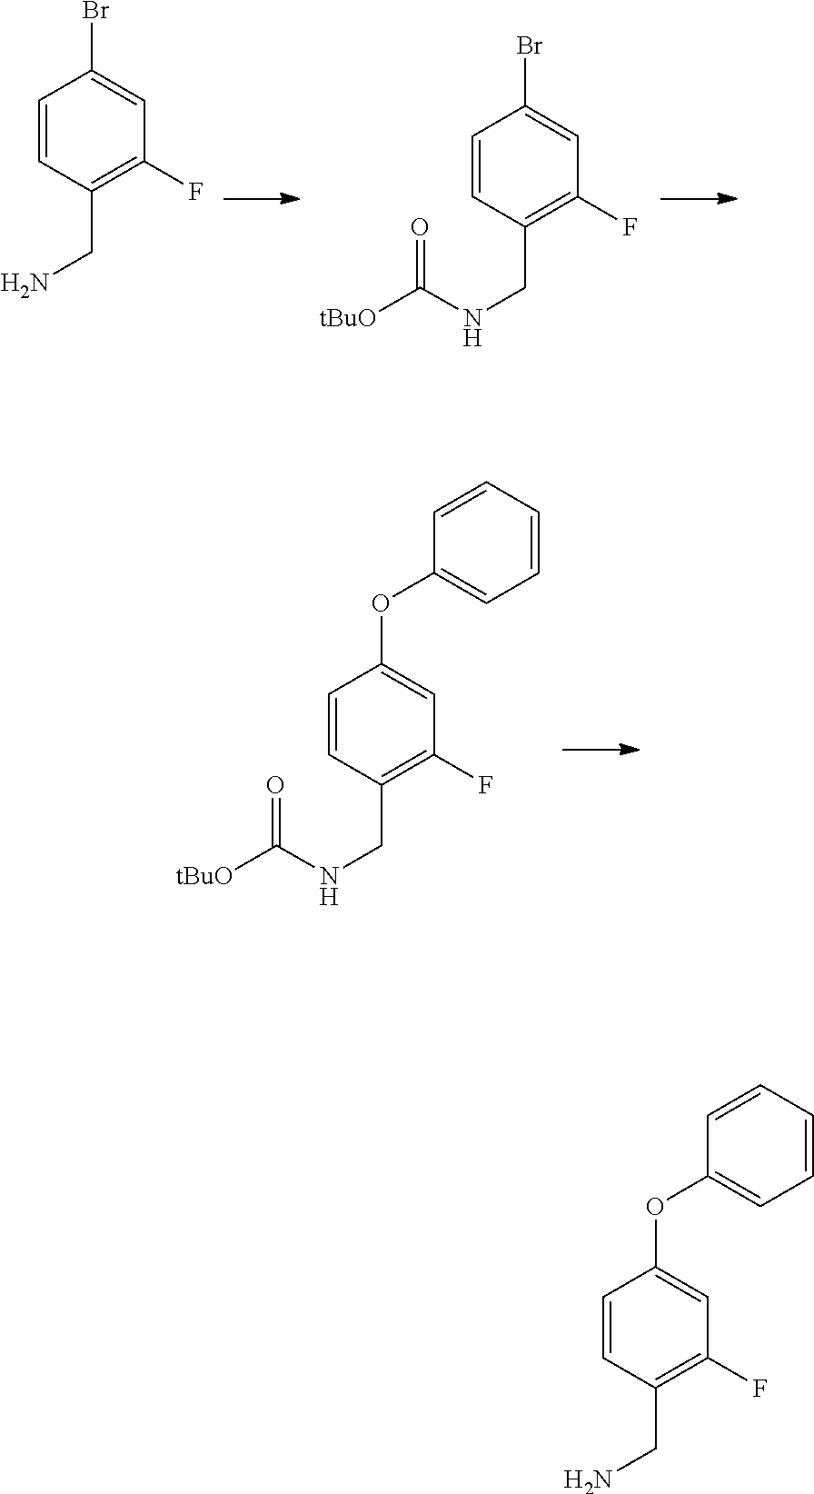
C1=CC(CN)=C(F)C=C1Br.C1=CC(CNC(=O)[tBuO])=C(F)C=C1Br.C1=CC(CNC(=O)[tBuO])=C(F)C=C1OC1=CC=CC=C1.C1=CC(CN)=C(F)C=C1OC1=CC=CC=C1
